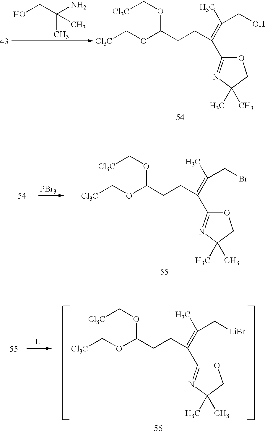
OCC(C)(N)C.[Cl3C]COC(CCC(=C(C)CO)C1=NC(C)(C)CO1)OC[Cl3C].[Cl3C]COC(CCC(=C(C)CBr)C1=NC(C)(C)CO1)OC[Cl3C].[PBr3].[Li].[Cl3C]COC(CCC(=C(C)C[LiBr])C1=NC(C)(C)CO1)OC[Cl3C]
